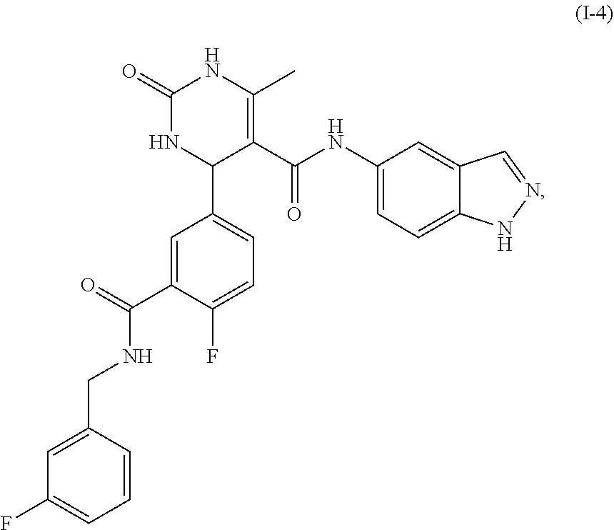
C1(F)=CC=C(C2C(C(NC3=CC=C4NN=CC4=C3)=O)=C(C)NC(=O)N2)C=C1C(=O)NCC1=CC(F)=CC=C1
